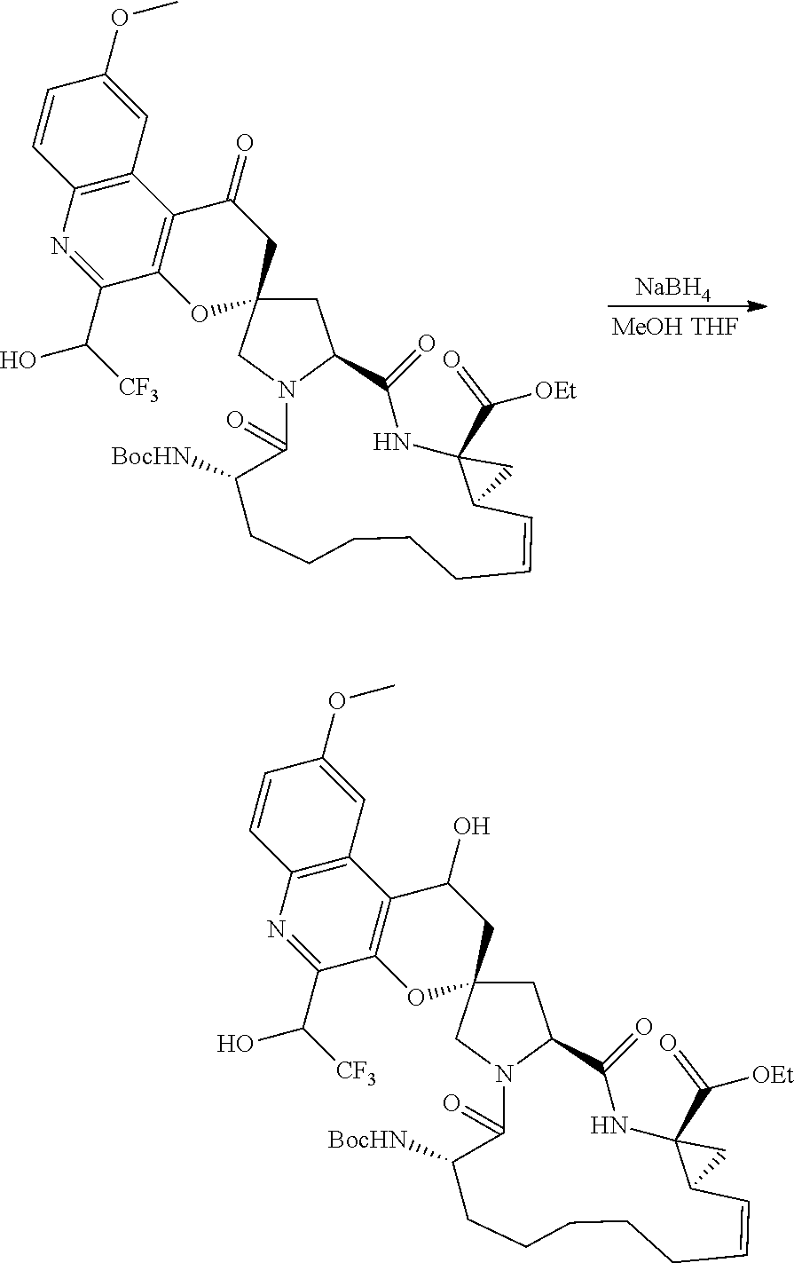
C1C2(CN3C1C(=O)NC1(C([OEt])=O)C(C1)C=CCCCCCC([BocHN])C3=O)CC(O)C1=C(O2)C(C(O)[CF3])=NC2=C1C=C(OC)C=C2.C1C2(CN3C1C(=O)NC1(C([OEt])=O)C(C1)C=CCCCCCC([BocHN])C3=O)CC(=O)C1=C(O2)C(C(O)[CF3])=NC2=C1C=C(OC)C=C2.[NaBH4]
